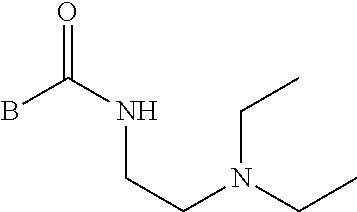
C(CN(CC)CC)NC(B)=O
